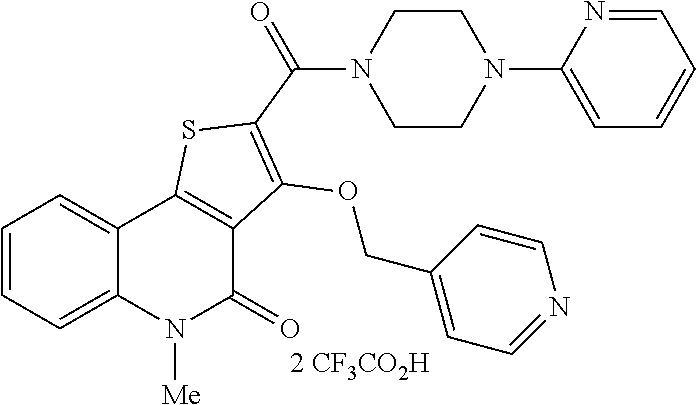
[2 CF3CO2H].C1=CC=C2C(=C1)C1=C(C(=O)N2[Me])C(OCC2=CC=NC=C2)=C(C(=O)N2CCN(C3=CC=CC=N3)CC2)S1
